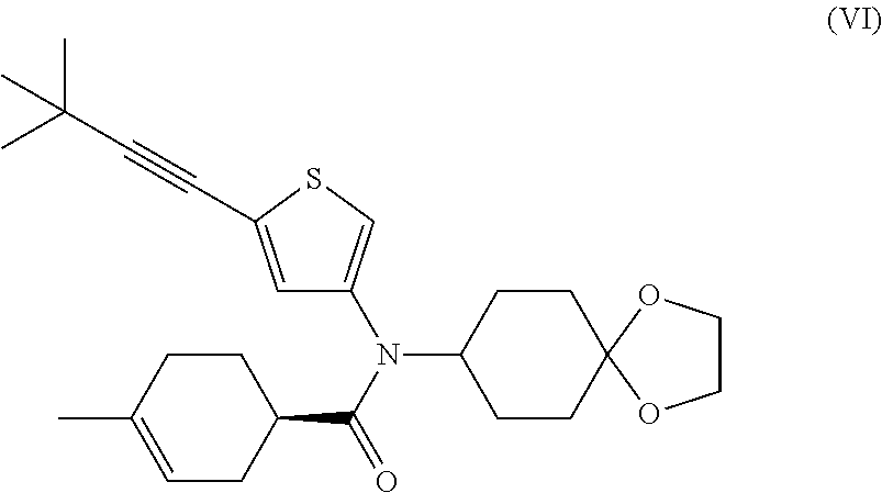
C1COC2(O1)CCC(N(C1=CSC(C#CC(C)(C)C)=C1)C(=O)C1CC=C(C)CC1)CC2
